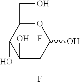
O1C(CO)C(O)C(O)C(F)(F)C1O
